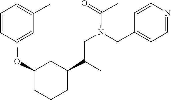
C(=O)(C)N(CC1=CC=NC=C1)CC(C1CC(OC2=CC(C)=CC=C2)CCC1)C
